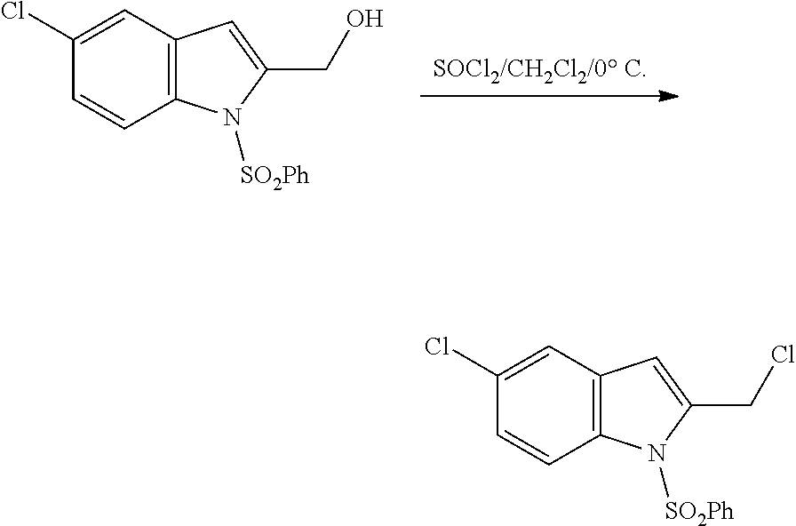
[SOCl2/CH2Cl2/0 C].C1=CC2=C(C=C1Cl)C=C(CO)N2[SO2Ph].C1=CC2=C(C=C1Cl)C=C(CCl)N2[SO2Ph]
